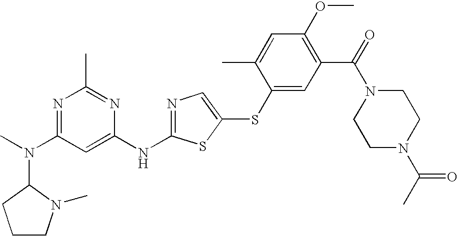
N1=C(N(C)C2N(C)CCC2)C=C(NC2=NC=C(SC3=CC(C(=O)N4CCN(C(C)=O)CC4)=C(OC)C=C3C)S2)N=C1C
